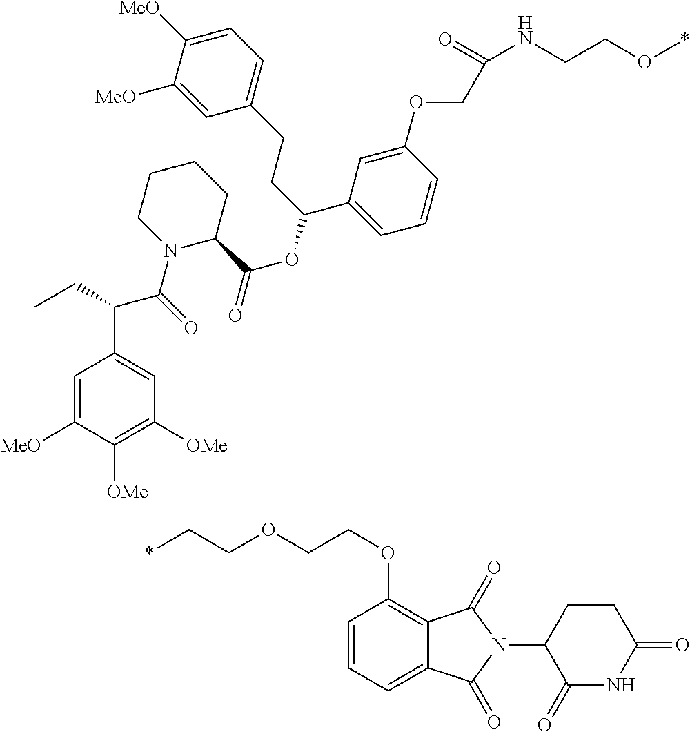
N(C(=O)COC1=CC(C(CCC2=CC=C([MeO])C([MeO])=C2)OC(C2CCCCN2C(=O)C(C2=CC([OMe])=C([OMe])C([MeO])=C2)CC)=O)=CC=C1)CCO*.C1(OCCOCC*)=C2C(=CC=C1)C(=O)N(C1CCC(=O)NC1=O)C2=O
